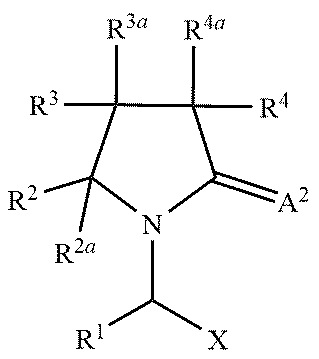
C1([R3])([R3a])C([R4])([R4a])C(=[A2])N(C([X])[R1])C1([R2a])[R2]
